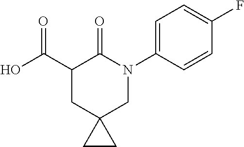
C1(N2C(=O)C(C(O)=O)CC3(C2)CC3)=CC=C(F)C=C1
